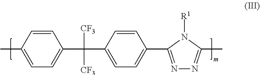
CC1=CC=C(C(C2=CC=C(C3=NN=C(C)N3[R1])C=C2)([CF3])[CF3])C=C1
